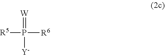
[R5]P(=[W])([R6])[Y]
